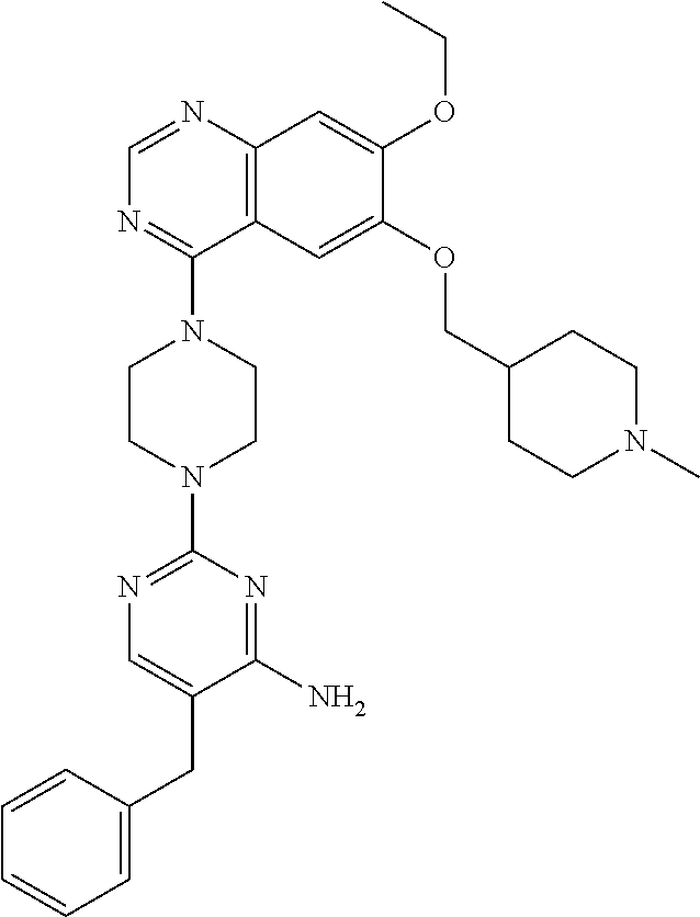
C12=C(N=CN=C1N1CCN(C3=NC=C(CC4=CC=CC=C4)C(N)=N3)CC1)C=C(OCC)C(OCC1CCN(C)CC1)=C2
